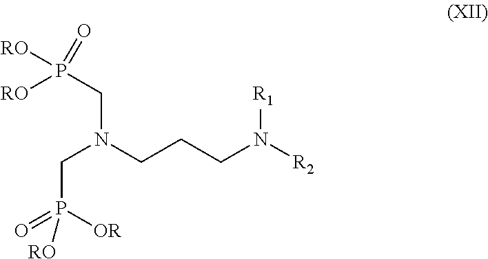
P(CN(CCCN([R2])[R1])CP(=O)([OR])[RO])([RO])([RO])=O
